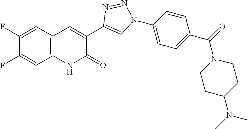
C1=C(F)C(F)=CC2=C1NC(=O)C(C1=CN(C3=CC=C(C(=O)N4CCC(N(C)C)CC4)C=C3)N=N1)=C2
